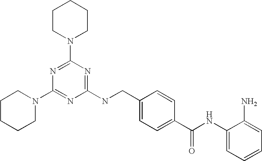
C1(NCC2=CC=C(C(NC3=CC=CC=C3N)=O)C=C2)=NC(N2CCCCC2)=NC(N2CCCCC2)=N1
